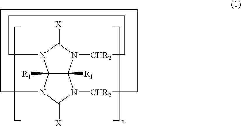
C12([R1])C([R1])(N3C(=[X])N1CCCC[CHR2]3)N1C(=[X])N2CCCCC[CHR2]1
